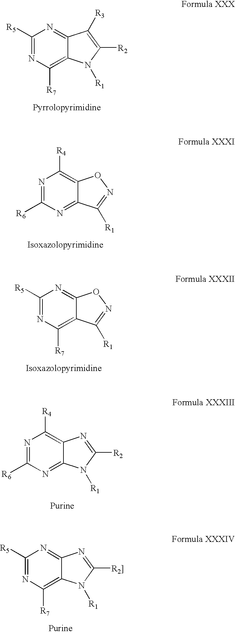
C1([R5])=NC([R7])=C2C(=N1)C([R3])=C([R2])N2[R1].N1=C([R6])N=C2C(=C1[R4])ON=C2[R1].C1([R5])=NC([R7])=C2C(=N1)ON=C2[R1].N1=C([R6])N=C2C(=C1[R4])N=C([R2])N2[R1].C1([R5])=NC([R7])=C2C(=N1)N=C([R2]])N2[R1]
